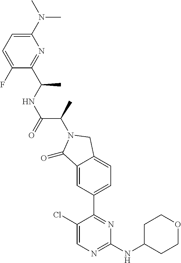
C1(=O)C2=CC(C3=NC(NC4CCOCC4)=NC=C3Cl)=CC=C2CN1C(C(=O)NC(C1=NC(N(C)C)=CC=C1F)C)C
